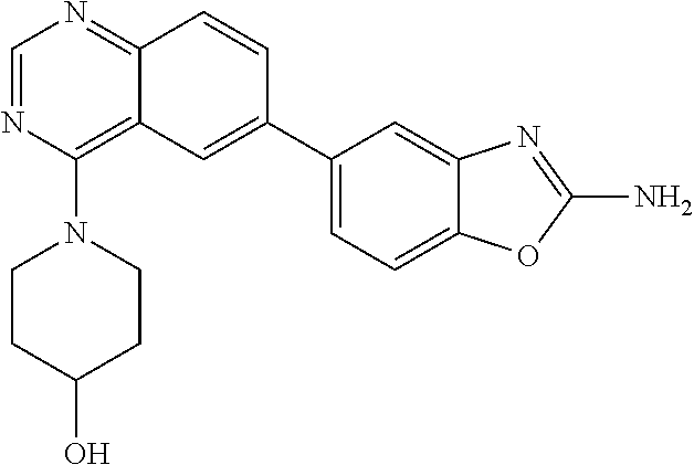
C1(C2=CC3=C(N4CCC(O)CC4)N=CN=C3C=C2)=CC=C2C(=C1)N=C(N)O2
